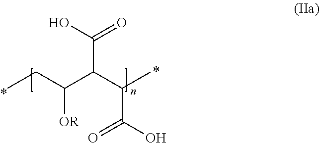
CCC(C(C(C(O)=O)C)C(O)=O)[OR]
